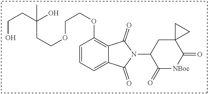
C(O)CC(CCOCCOC1=C2C(=CC=C1)C(=O)N(C1C(=O)[NBoc]C(=O)C3(C1)CC3)C2=O)(O)C
